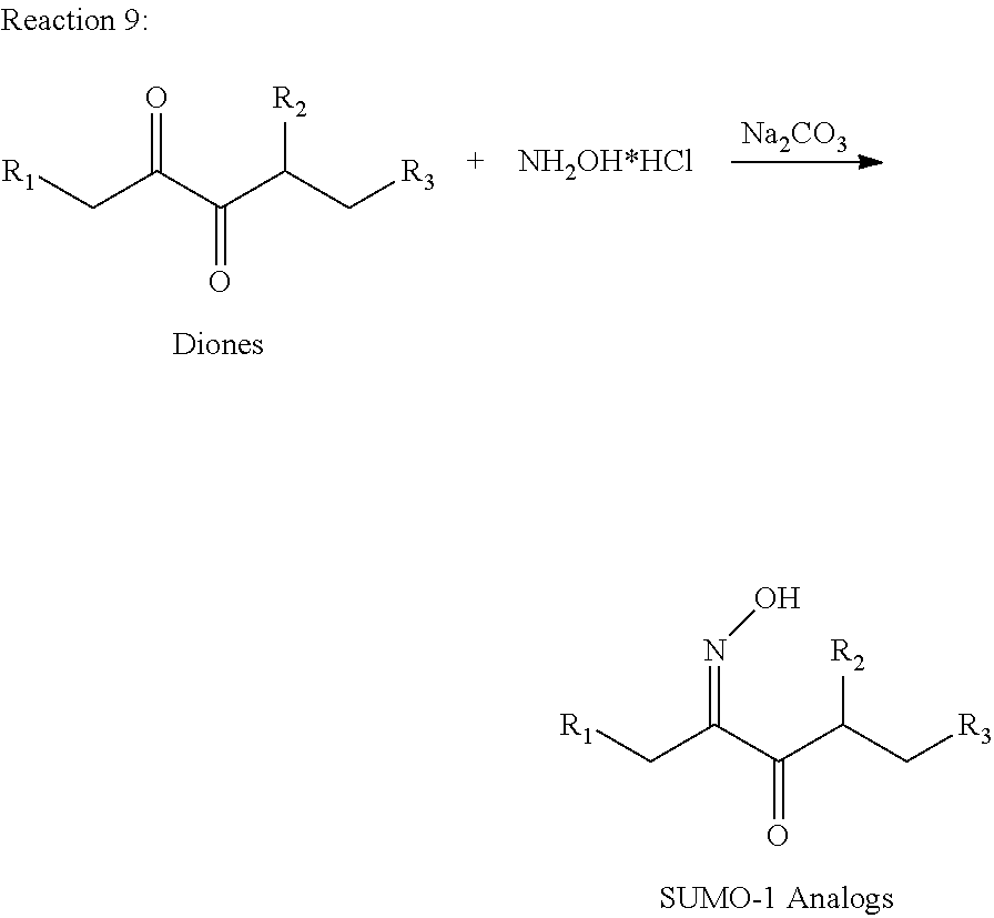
[R1]CC(C(C(C[R3])[R2])=O)=O.[Na2CO3].[R1]CC(C(C(C[R3])[R2])=O)=NO
